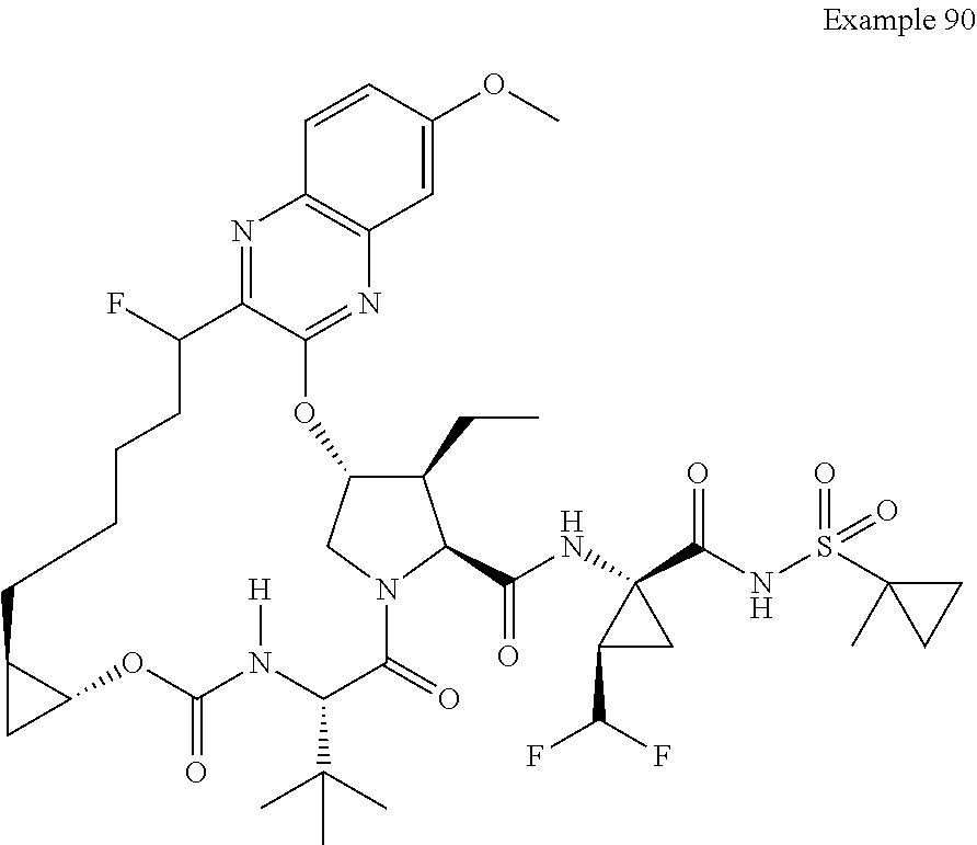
C1=CC(OC)=CC2=C1N=C1C(=N2)OC2C(CC)C(C(NC3(C(NS(C4(C)CC4)(=O)=O)=O)C(C(F)F)C3)=O)N(C2)C(=O)C(C(C)(C)C)N([H])C(=O)OC2C(CCCCC1F)C2
